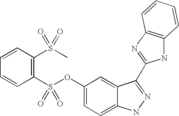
C1=CC(S(C)(=O)=O)=C(S(OC2=CC=C3C(=C2)C(C2=NC4=C(N2)C=CC=C4)=NN3)(=O)=O)C=C1
